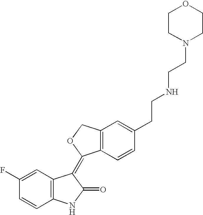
C12=C(C=CC(CCNCCN3CCOCC3)=C1)C(=C1C3=C(NC1=O)C=CC(F)=C3)OC2
